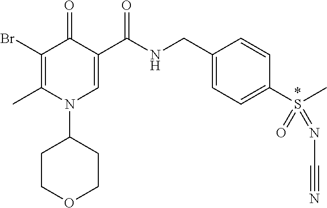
C1(Br)=C(C)N(C2CCOCC2)C=C(C(NCC2=CC=C(S(=O)(=NC#N)C)C=C2)=O)C1=O
